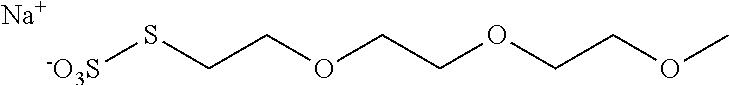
[-O3S]SCCOCCOCCOC.[Na]
